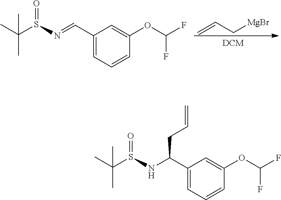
C=CC[MgBr].C1(C=NS(=O)C(C)(C)C)=CC=CC(OC(F)F)=C1.C1(C(NS(=O)C(C)(C)C)CC=C)=CC=CC(OC(F)F)=C1
